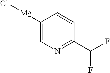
C1([Mg]Cl)=CN=C(C(F)F)C=C1
